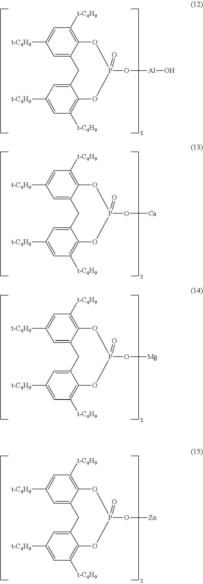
C1=C2C(=C([t-C4H9])C=C1[t-C4H9])OP(O[Al]O)(=O)OC1=C([t-C4H9])C=C([t-C4H9])C=C1C2.C1=C2C(=C([t-C4H9])C=C1[t-C4H9])OP(O[Ca])(=O)OC1=C([t-C4H9])C=C([t-C4H9])C=C1C2.C1=C2C(=C([t-C4H9])C=C1[t-C4H9])OP(O[Mg])(=O)OC1=C([t-C4H9])C=C([t-C4H9])C=C1C2.C1=C2C(=C([t-C4H9])C=C1[t-C4H9])OP(O[Zn])(=O)OC1=C([t-C4H9])C=C([t-C4H9])C=C1C2
